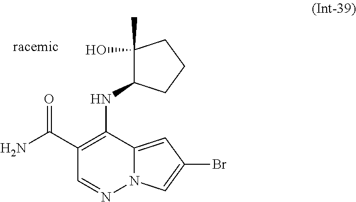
NC(C1=C(NC2C(O)(C)CCC2)C2=CC(Br)=CN2N=C1)=O
